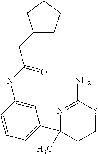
N1=C(N)SCCC1(C1=CC=CC(NC(CC2CCCC2)=O)=C1)C
